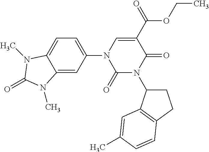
C1=C(N2C(=O)N(C3CCC4=C3C=C(C)C=C4)C(=O)C(C(OCC)=O)=C2)C=C2C(=C1)N(C)C(=O)N2C
